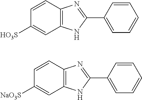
C12=C(C=CC([HO3S])=C1)N=C(C1=CC=CC=C1)N2.C12=C(C=CC([NaO3S])=C1)N=C(C1=CC=CC=C1)N2
